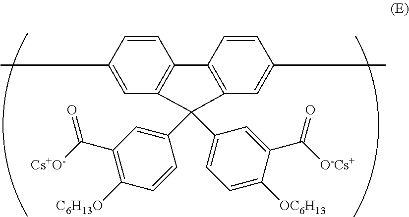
C1=CC(C)=CC2=C1C1=C(C=C(C)C=C1)C2(C1=CC(C([Cs+O-])=O)=C([C6H13O])C=C1)C1=CC=C([OC6H13])C(C([O-Cs+])=O)=C1
